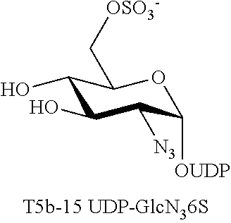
C1(O)C(O)C([N3])C([OUDP])OC1C[OSO3-]
